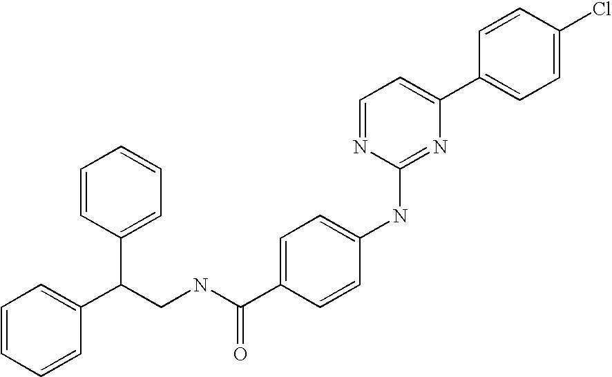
C1=CC(C2=CC=NC(NC3=CC=C(C(NCC(C4=CC=CC=C4)C4=CC=CC=C4)=O)C=C3)=N2)=CC=C1Cl
